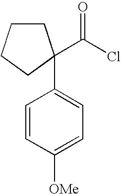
C1CCCC1(C(Cl)=O)C1=CC=C([OMe])C=C1
